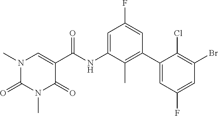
CN1C(=O)N(C)C=C(C(NC2=CC(F)=CC(C3=CC(F)=CC(Br)=C3Cl)=C2C)=O)C1=O
